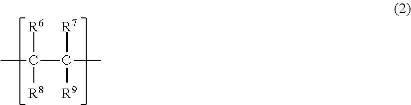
CC([R6])([R8])C(C)([R7])[R9]
